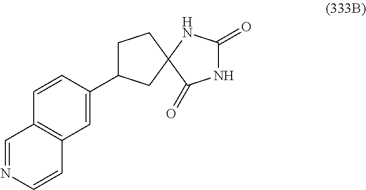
N1=CC2=C(C=C1)C=C(C1CCC3(C1)C(=O)NC(=O)N3)C=C2
